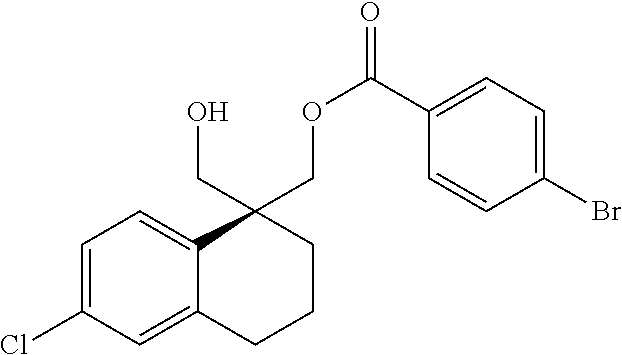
C1=C(Cl)C=C2C(=C1)C(COC(C1=CC=C(Br)C=C1)=O)(CO)CCC2
